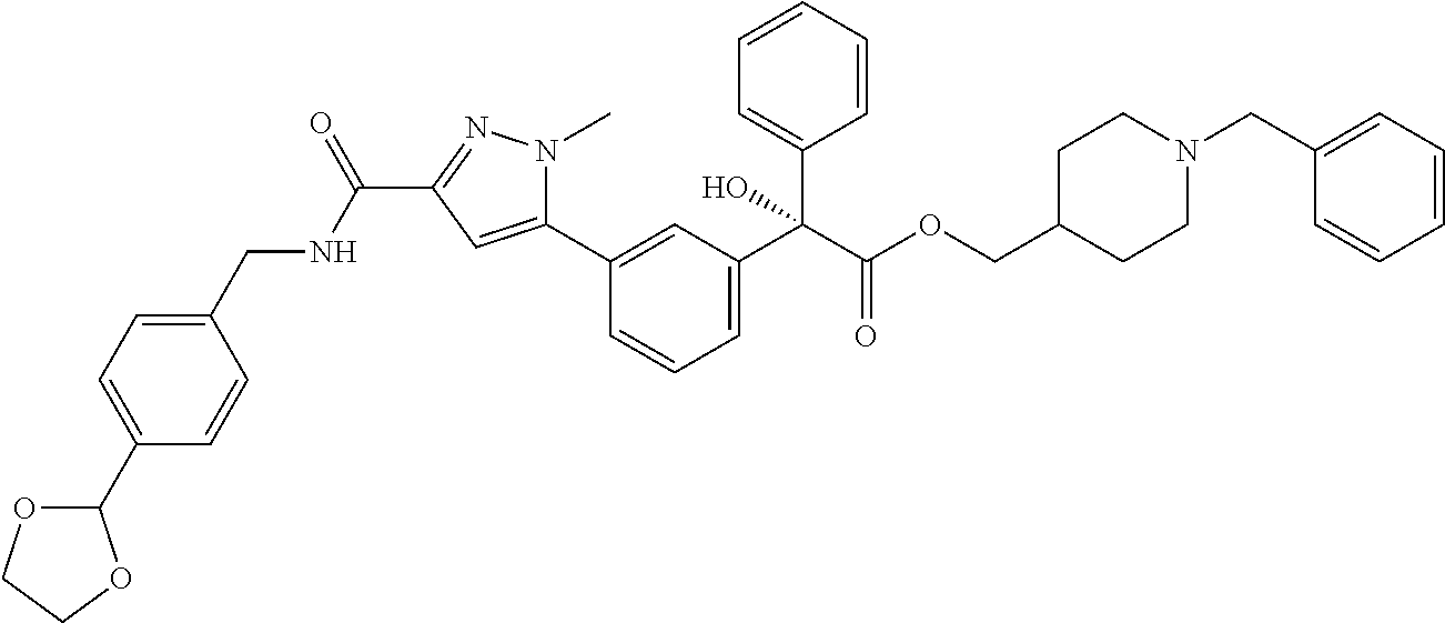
C1(CNC(C2=NN(C)C(C3=CC(C(C(OCC4CCN(CC5=CC=CC=C5)CC4)=O)(C4=CC=CC=C4)O)=CC=C3)=C2)=O)=CC=C(C2OCCO2)C=C1
